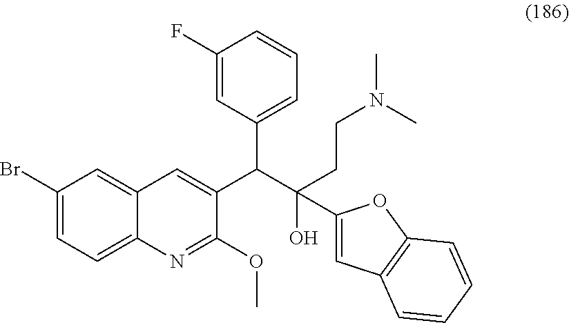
C1(Br)=CC=C2C(=C1)C=C(C(C1=CC=CC(F)=C1)C(O)(CCN(C)C)C1=CC3=C(O1)C=CC=C3)C(OC)=N2
